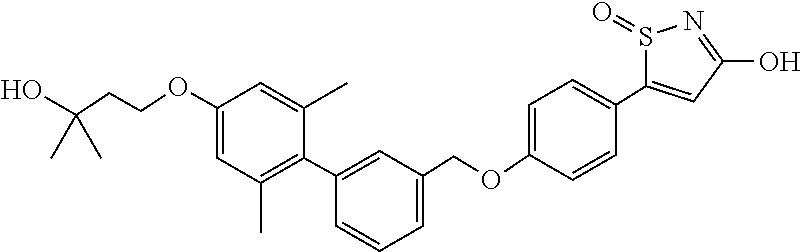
C1(OCCC(O)(C)C)=CC(C)=C(C2=CC(COC3=CC=C(C4=CC(O)=NS4=O)C=C3)=CC=C2)C(C)=C1
